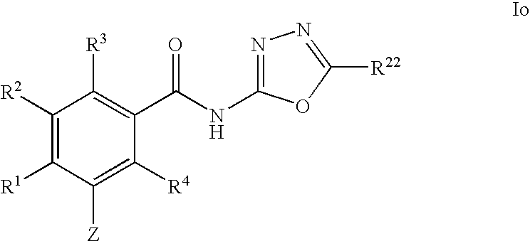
C1([R2])=C([R1])C([Z])=C([R4])C(C(NC2=NN=C([R22])O2)=O)=C1[R3]
